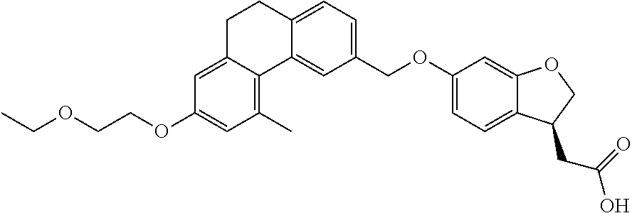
C1(OCCOCC)=CC(C)=C2C(=C1)CCC1=CC=C(COC3=CC=C4C(=C3)OCC4CC(O)=O)C=C21
